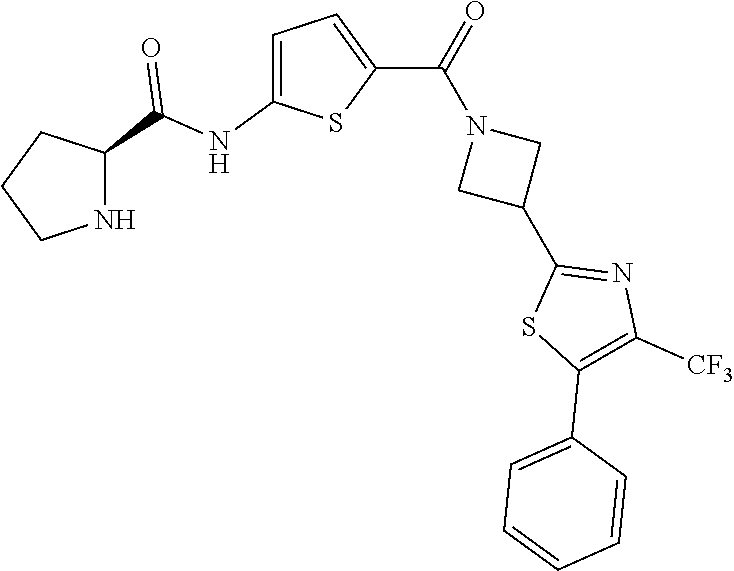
C1CNC(C(NC2=CC=C(C(=O)N3CC(C4=NC([CF3])=C(C5=CC=CC=C5)S4)C3)S2)=O)C1
